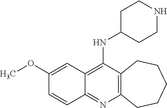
C12=C(C(NC3CCNCC3)=C3C(=N1)C=CC(OC)=C3)CCCCC2
